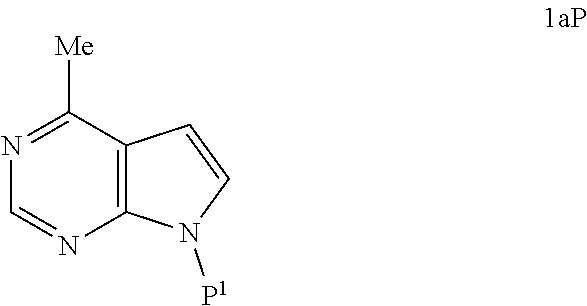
N1=C([Me])C2=C(N=C1)N([P1])C=C2
